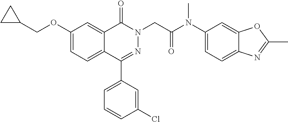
C1(C2=CC=CC(Cl)=C2)=NN(CC(N(C2=CC=C3C(=C2)OC(C)=N3)C)=O)C(=O)C2=CC(OCC3CC3)=CC=C12
